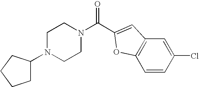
C(=O)(N1CCN(C2CCCC2)CC1)C1=CC2=C(C=CC(Cl)=C2)O1
